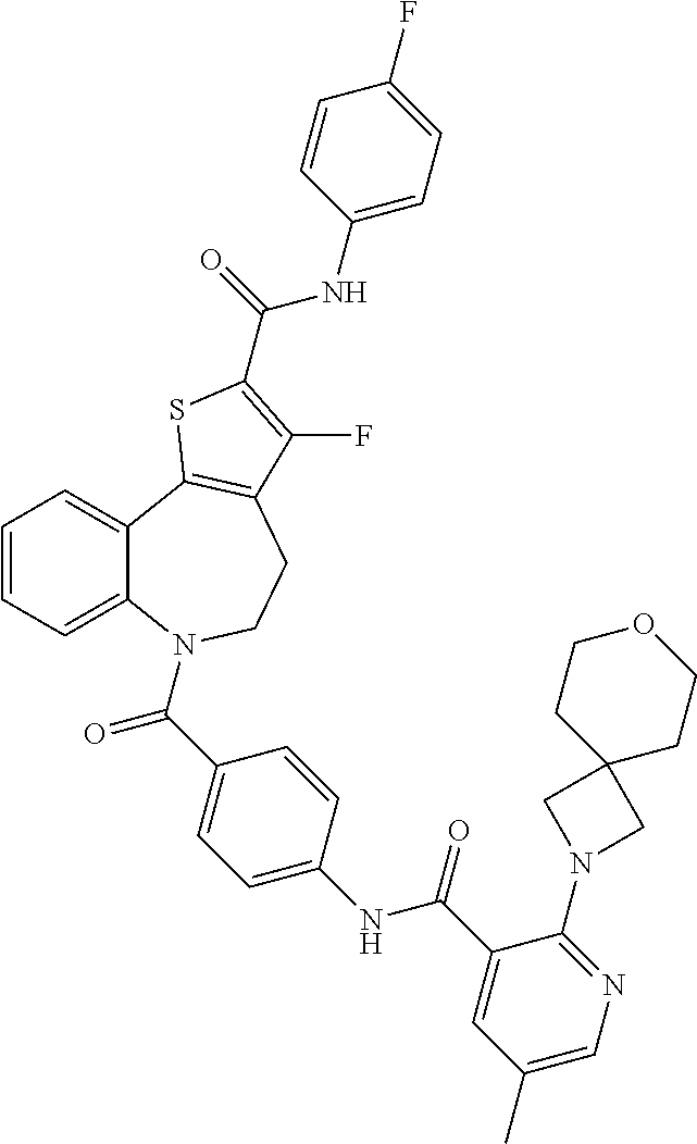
C1=CC=C2C(=C1)C1=C(CCN2C(=O)C2=CC=C(NC(=O)C3=CC(C)=CN=C3N3CC4(C3)CCOCC4)C=C2)C(F)=C(C(NC2=CC=C(F)C=C2)=O)S1
